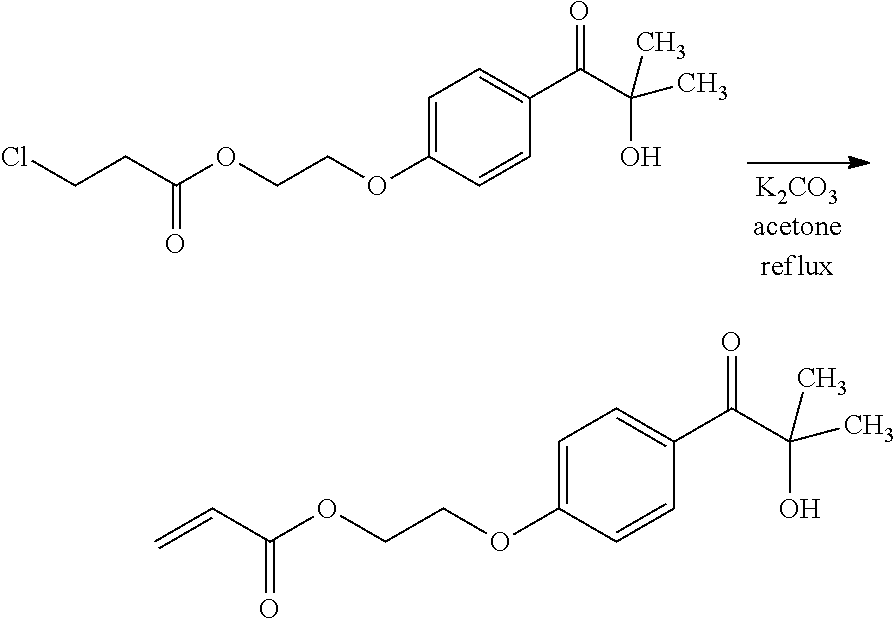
C1=C(OCCOC(CCCl)=O)C=CC(C(C(C)(O)C)=O)=C1.C1=C(OCCOC(C=C)=O)C=CC(C(C(C)(O)C)=O)=C1
